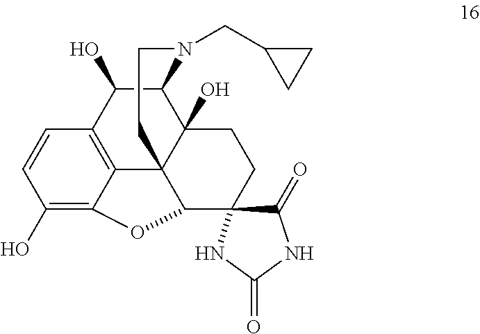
C1(O)=C2C3=C(C=C1)C(O)C1C4(O)C3(C(C3(CC4)C(=O)NC(=O)N3)O2)CCN1CC1CC1
